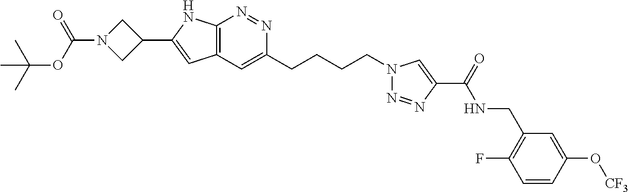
N1=NC2=C(C=C1CCCCN1N=NC(C(NCC3=C(F)C=CC(O[CF3])=C3)=O)=C1)C=C(C1CN(C(=O)OC(C)(C)C)C1)N2
